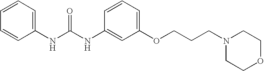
C1=CC=C(NC(NC2=CC(OCCCN3CCOCC3)=CC=C2)=O)C=C1
